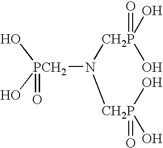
[PCH2](N([CH2P](O)(O)=O)[CH2P](O)(O)=O)(O)(O)=O
